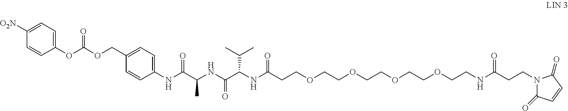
C(NC(C(NC(CCOCCOCCOCCOCCNC(CCN1C(=O)C=CC1=O)=O)=O)C(C)C)=O)(C(=O)NC1=CC=C(COC(=O)OC2=CC=C([O2N])C=C2)C=C1)C
